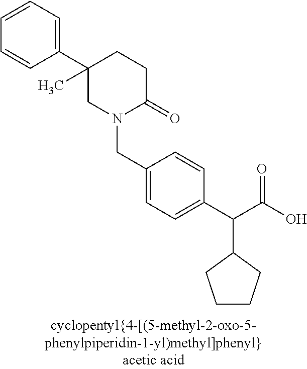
N1(CC2=CC=C(C(C(O)=O)C3CCCC3)C=C2)C(=O)CCC(C2=CC=CC=C2)(C)C1
